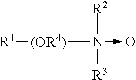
[R2]N([R3])(->O)[(OR4)][R1]
